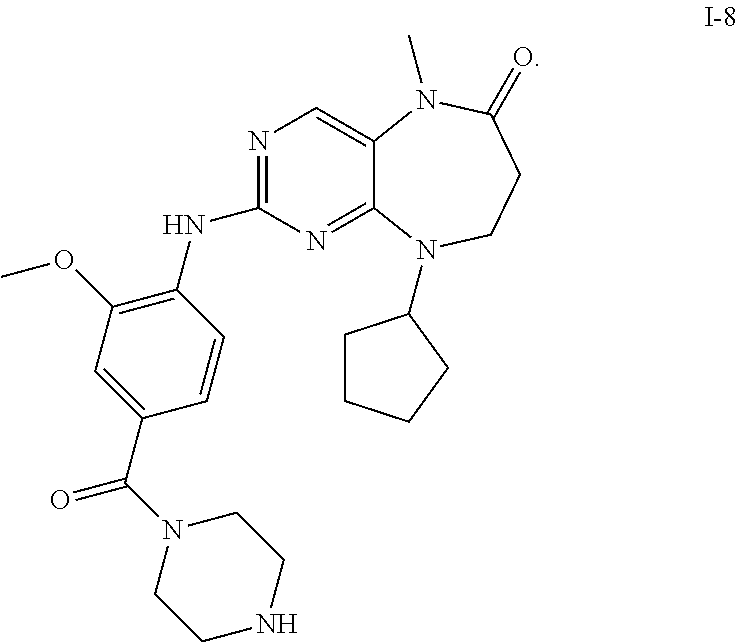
C12=CN=C(NC3=C(OC)C=C(C(=O)N4CCNCC4)C=C3)N=C1N(C1CCCC1)CCC(=O)N2C
